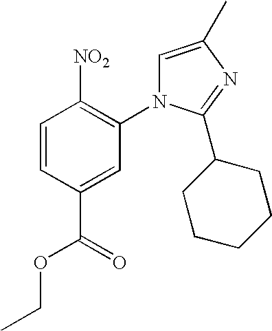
C1=CC(C(=O)OCC)=CC(N2C=C(C)N=C2C2CCCCC2)=C1[NO2]
